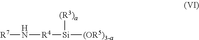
N([R4][Si]([(OR5)3-a])[(R3)a])[R7]
